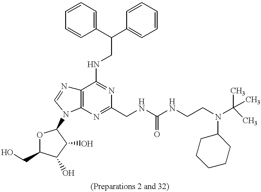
C1(C(C2=CC=CC=C2)CNC2=NC(CNC(NCCN(C(C)(C)C)C3CCCCC3)=O)=NC3=C2N=CN3C2OC(CO)C(O)C2O)=CC=CC=C1
